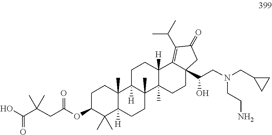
C1(CN(CC(C23CCC4(C)C([H])(C2=C(C(C)C)C(=O)C3)CCC2([H])C4(C)CCC3([H])C2(C)CCC(OC(CC(C(O)=O)(C)C)=O)C3(C)C)O)CCN)CC1
